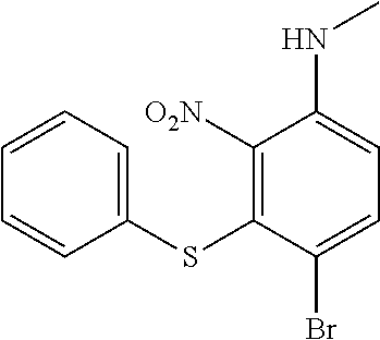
C1(SC2=C([O2N])C(NC)=CC=C2Br)=CC=CC=C1
